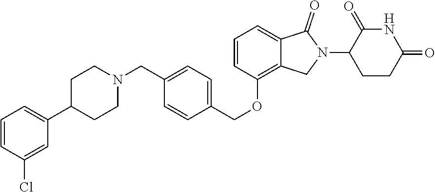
C1=CC(Cl)=CC(C2CCN(CC3=CC=C(COC4=C5C(=CC=C4)C(=O)N(C4C(=O)NC(=O)CC4)C5)C=C3)CC2)=C1
